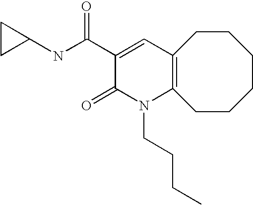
C1(NC(C2=CC3=C(N(CCCC)C2=O)CCCCCC3)=O)CC1
